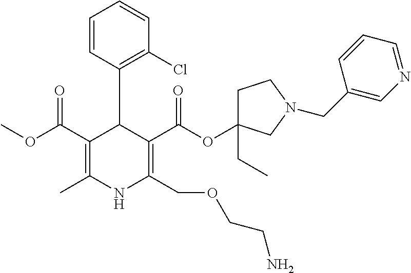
C1(C(OC)=O)=C(C)NC(COCCN)=C(C(OC2(CC)CCN(CC3=CN=CC=C3)C2)=O)C1C1=C(Cl)C=CC=C1
